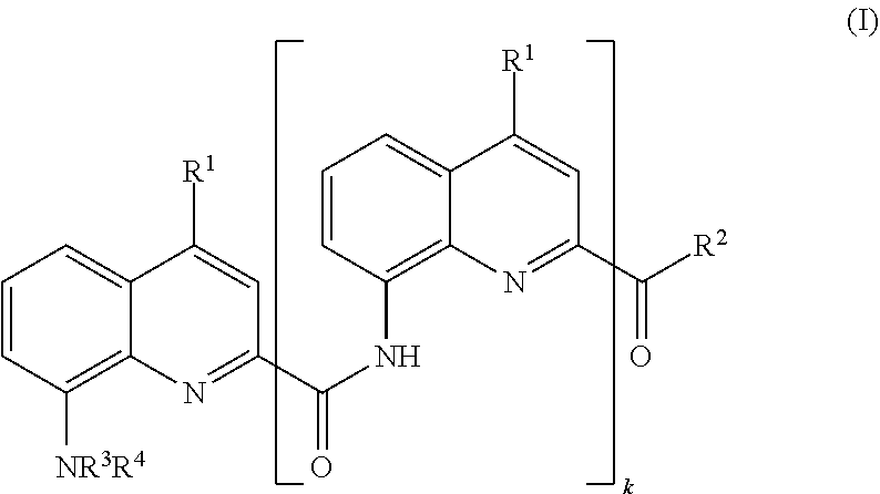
C1=CC([NR3R4])=C2C(=C1)C([R1])=CC(C(NC1=C3C(=CC=C1)C([R1])=CC(C([R2])=O)=N3)=O)=N2
